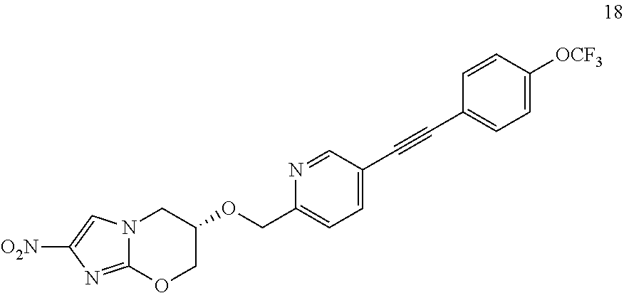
N12C(=NC([O2N])=C1)OCC(OCC1=CC=C(C#CC3=CC=C([OCF3])C=C3)C=N1)C2
